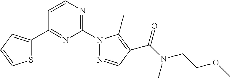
C1=CC(C2=CC=CS2)=NC(N2N=CC(C(N(C)CCOC)=O)=C2C)=N1
